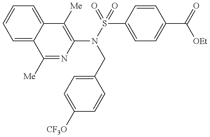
C1=C2C(=CC=C1)C([Me])=C(N(S(=O)(C1=CC=C(C(=O)[OEt])C=C1)=O)CC1=CC=C([CF3O])C=C1)N=C2[Me]
